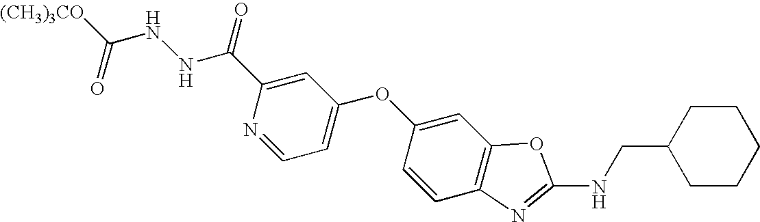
[(CH3)3CO]C(=O)NNC(=O)C1=CC(OC2=CC3=C(C=C2)N=C(NCC2CCCCC2)O3)=CC=N1
